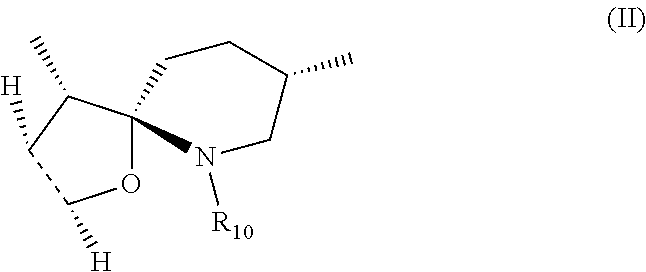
O1C2(C(C)C([H])C1[H])CCC(C)CN2[R10]
